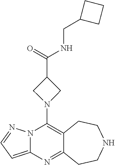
C12=C(N3CC(C(=O)NCC4CCC4)C3)N3C(=CC=N3)N=C1CCNCC2
